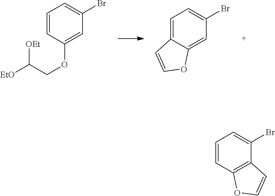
C1=C2C(=CC(Br)=C1)OC=C2.C1=CC(OCC([EtO])[OEt])=CC(Br)=C1.C1=CC2=C(C(Br)=C1)C=CO2
